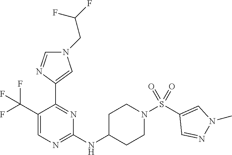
C1(C(F)(F)F)=CN=C(NC2CCN(S(C3=CN(C)N=C3)(=O)=O)CC2)N=C1C1=CN(CC(F)F)C=N1
